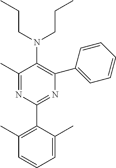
C1(C)=NC(C2=C(C)C=CC=C2C)=NC(C2=CC=CC=C2)=C1N(CCC)CCC
